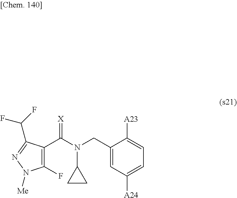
C1(F)=C(C(N(CC2=CC([A24])=CC=C2[A23])C2CC2)=[X])C(C(F)F)=NN1[Me]
